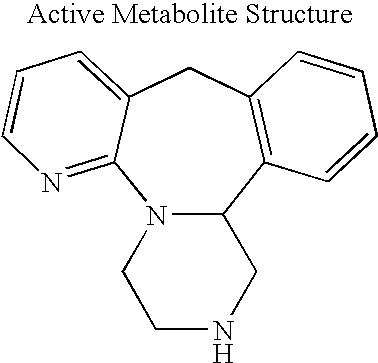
N12C(C3=C(CC4=CC=CN=C14)C=CC=C3)CNCC2
